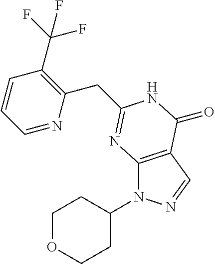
C12=C(C=NN1C1CCOCC1)C(=O)NC(CC1=C(C(F)(F)F)C=CC=N1)=N2
